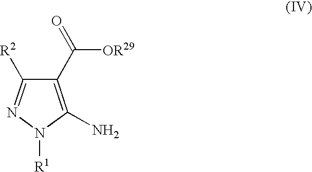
C1(C(=O)[OR29])=C(N)N([R1])N=C1[R2]
